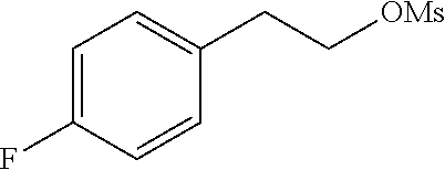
C1=C(F)C=CC(CC[OMs])=C1
